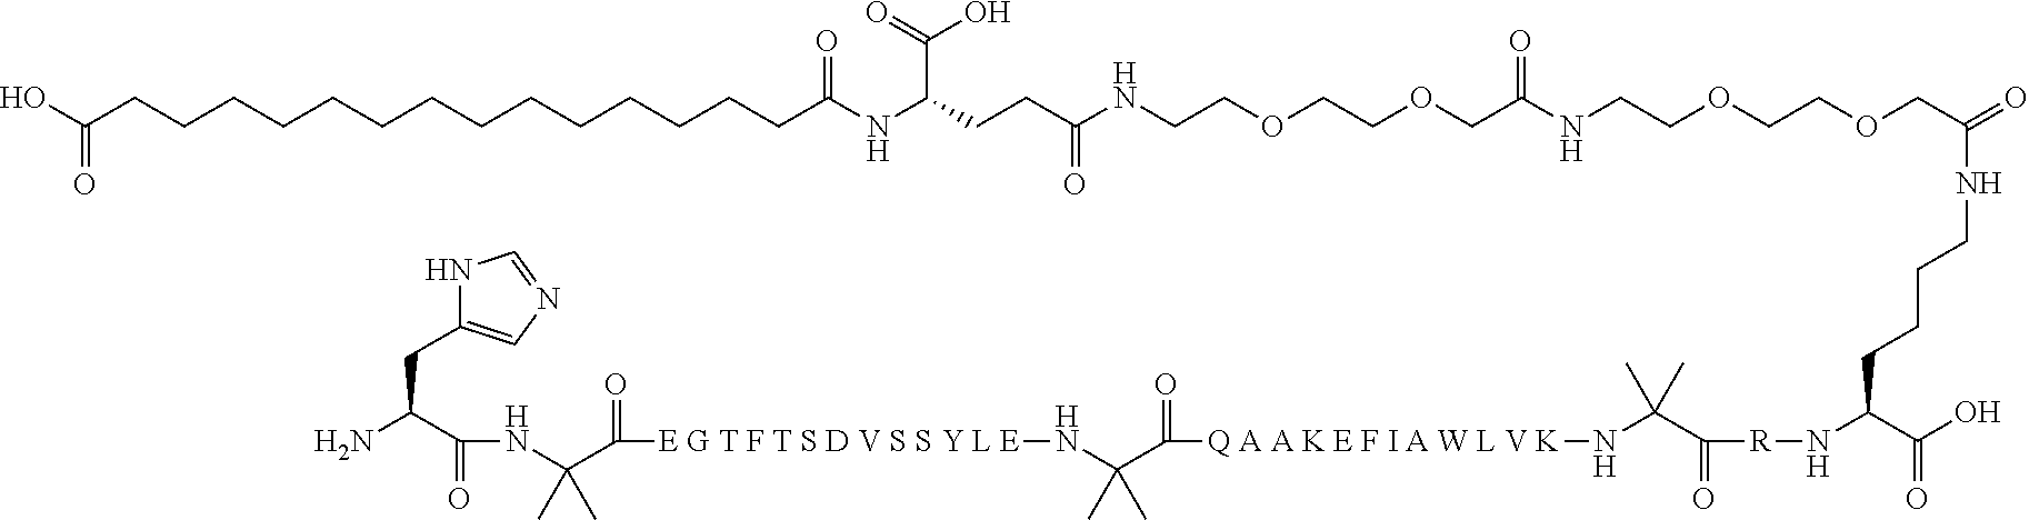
OC(CCCCCCCCCCCCCCC(NC(CCC(NCCOCCOCC(NCCOCCOCC(=O)NCCCCC(N[R]C(=O)C(N[Q A A K E F I A W L V K]C(=O)C(N[E G T F T S D V S S Y L E]C(=O)C(C)(C)NC(C(N)CC1=CN=CN1)=O)(C)C)(C)C)C(O)=O)=O)=O)C(O)=O)=O)=O
